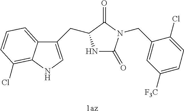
[1az].N1C(=O)N(CC2=CC([F3C])=CC=C2Cl)C(=O)C1CC1=CNC2=C(Cl)C=CC=C12
